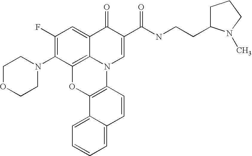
C12=C3C(=CC(F)=C1N1CCOCC1)C(=O)C(C(=O)NCCC1CCCN1C)=CN3C1=C(O2)C2=CC=CC=C2C=C1
